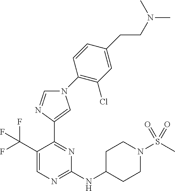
C1(NC2CCN(S(C)(=O)=O)CC2)=NC=C(C(F)(F)F)C(C2=CN(C3=C(Cl)C=C(CCN(C)C)C=C3)C=N2)=N1
